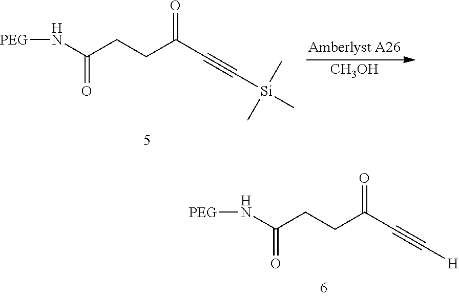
N(C(CCC(C#C[H])=O)=O)[PEG].N(C(CCC(C#C[Si](C)(C)C)=O)=O)[PEG].[Amberlyst A26].[CH3OH]
